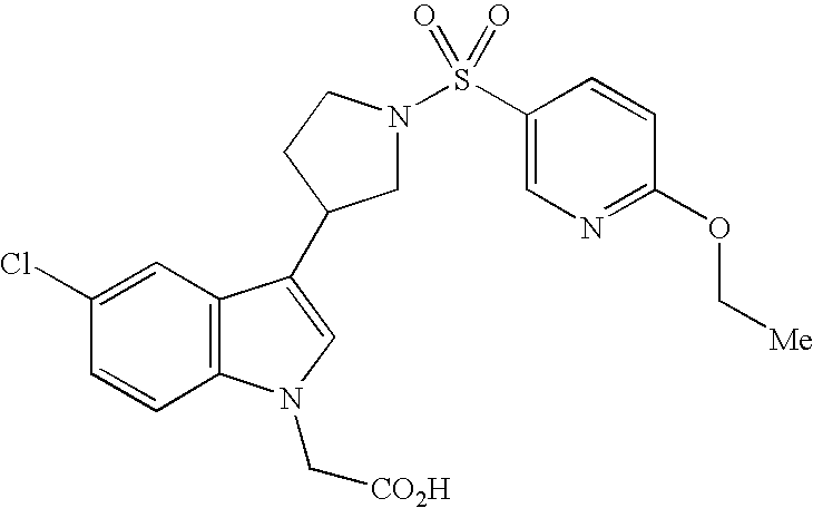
C1(Cl)=CC2=C(C=C1)N(C[CO2H])C=C2C1CN(S(C2=CN=C(OC[Me])C=C2)(=O)=O)CC1
